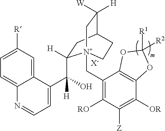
[X-].C1=C([R])C=C2C(=C1)N=CC=C2C([H])(O)C1([H])CC2C([W])([H])C[N+]1(CC1=C([RO])C([Z])=C([OR])C3=C1OC([R2])([R1])O3)CC2
